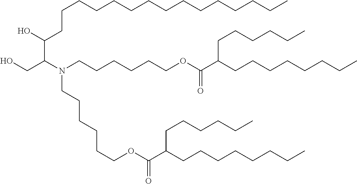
C(CCCOC(C(CCCCCCCC)CCCCCC)=O)CCN(C(CO)C(O)CCCCCCCCCCCCCCC)CCCCCCOC(C(CCCCCCCC)CCCCCC)=O
